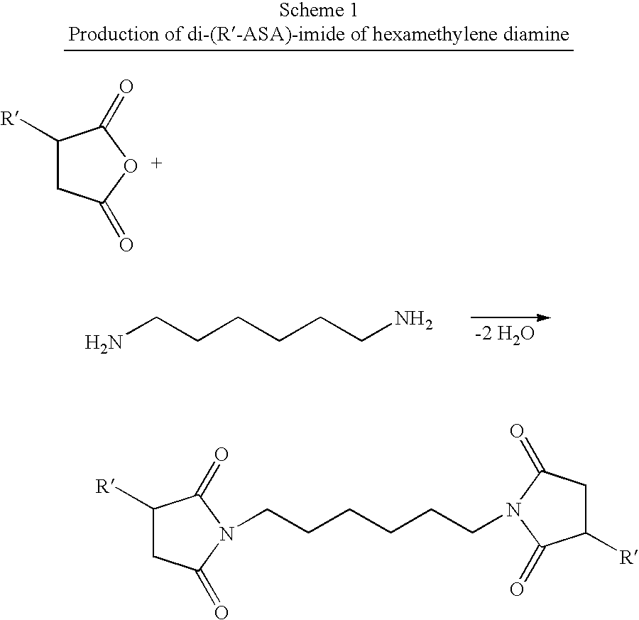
C1([R])CC(=O)OC1=O.NCCCCCCN.C(CCCCCN1C(=O)CC([R])C1=O)N1C(=O)CC([R])C1=O
